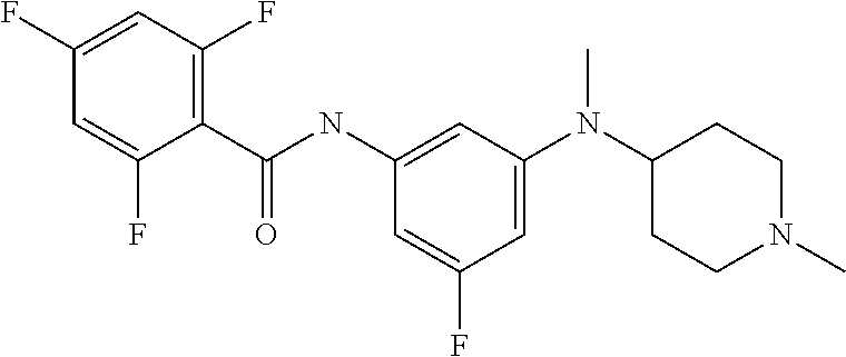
C1=C(N(C2CCN(C)CC2)C)C=C(NC(=O)C2=C(F)C=C(F)C=C2F)C=C1F
